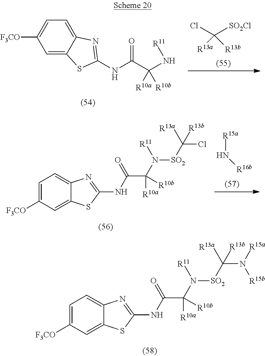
N([R15a])[R16b].C1=C([F3CO])C=C2C(=C1)N=C(NC(=O)C([R10b])([R10a])N([SO2]C([R13a])(Cl)[R13b])[R11])S2.C1=C([F3CO])C=C2C(=C1)N=C(NC(=O)C([R10b])([R10a])N([SO2]C([R13a])([R13b])N([R15b])[R15a])[R11])S2.C1=C2C(=CC=C1[F3CO])N=C(NC(C(N[R11])([R10a])[R10b])=O)S2.[R13a]C([R13b])([SO2Cl])Cl
